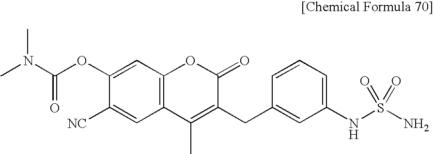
C1(OC(N(C)C)=O)=CC2=C(C=C1[NC])C(C)=C(CC1=CC(NS(=O)(N)=O)=CC=C1)C(=O)O2
